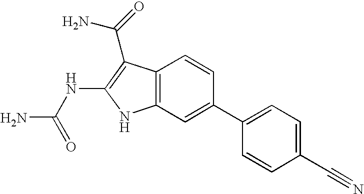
C12=C(C=C(C3=CC=C(C#N)C=C3)C=C1)NC(NC(N)=O)=C2C(N)=O
